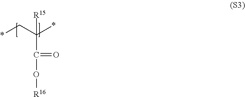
C(C(C*)(*)[R15])(O[R16])=O
